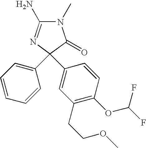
N1(C)C(N)=NC(C2=CC(CCOC)=C(OC(F)F)C=C2)(C2=CC=CC=C2)C1=O
